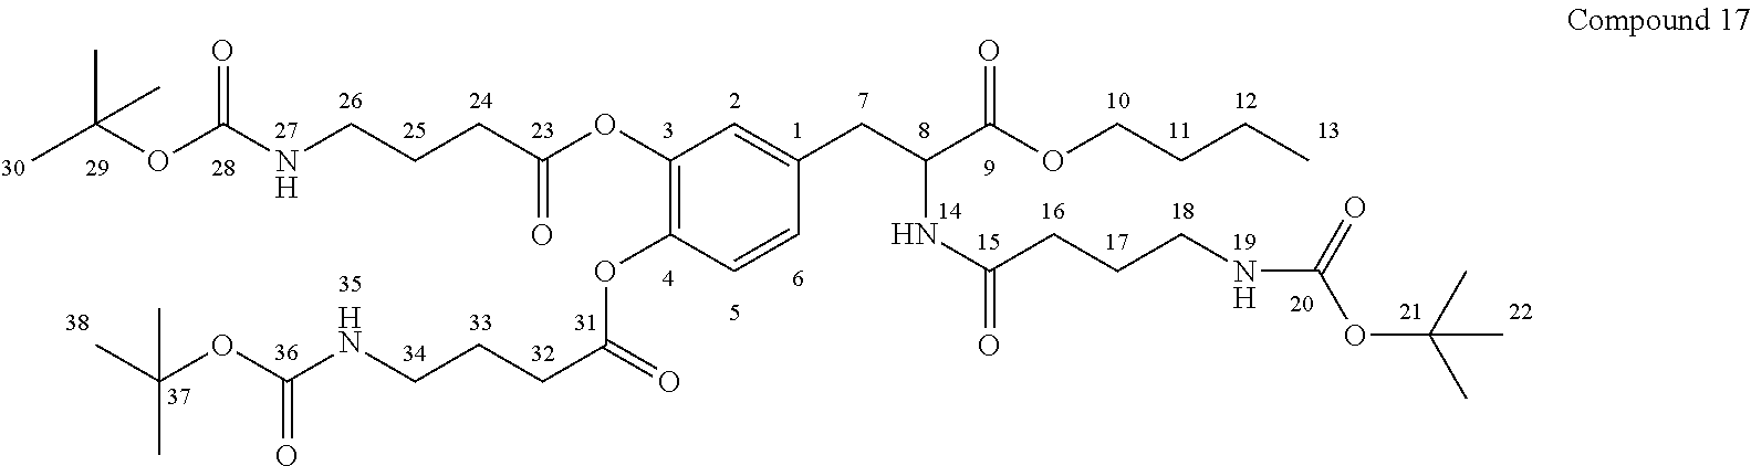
C1(OC(CCCNC(OC(C)(C)C)=O)=O)=C(OC(CCCNC(OC(C)(C)C)=O)=O)C=CC(CC(C(OCCCC)=O)NC(CCCNC(OC(C)(C)C)=O)=O)=C1
